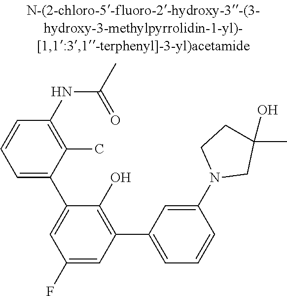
C1(O)(C)CN(C2=CC(C3=C(O)C(C4=CC=CC(NC(=O)C)=C4C)=CC(F)=C3)=CC=C2)CC1
